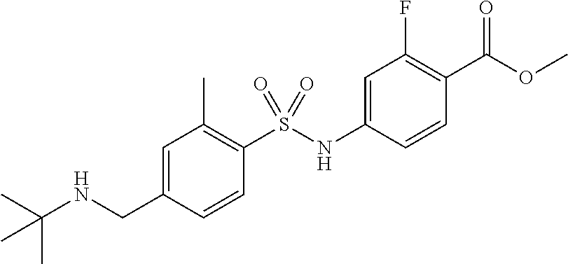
C1=C(CNC(C)(C)C)C=CC(S(=O)(NC2=CC(F)=C(C(OC)=O)C=C2)=O)=C1C
